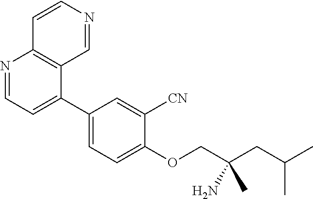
C1(C2=CC=NC3=C2C=NC=C3)=CC=C(OCC(CC(C)C)(C)N)C([CN])=C1
